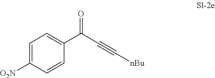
C1=C(C(C#C[nBu])=O)C=CC([O2N])=C1
